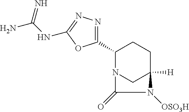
C1(C2=NN=C(NC(N)=N)O2)N2CC([H])(CC1)N([OSO3H])C2=O
